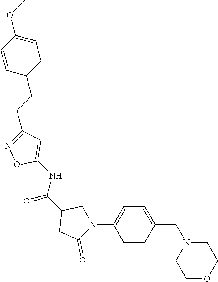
C1N(CC2=CC=C(N3CC(C(NC4=CC(CCC5=CC=C(OC)C=C5)=NO4)=O)CC3=O)C=C2)CCOC1
